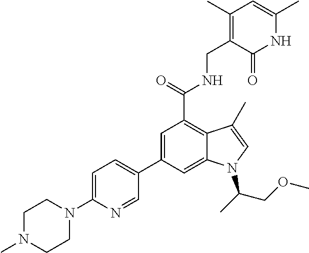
C1(C2=CC(C(NCC3=C(C)C=C(C)NC3=O)=O)=C3C(=C2)N(C(C)COC)C=C3C)=CC=C(N2CCN(C)CC2)N=C1
